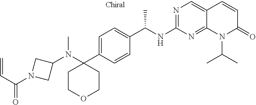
N(C)(C1(C2=CC=C(C(NC3=NC=C4C(=N3)N(C(C)C)C(=O)C=C4)C)C=C2)CCOCC1)C1CN(C(C=C)=O)C1
